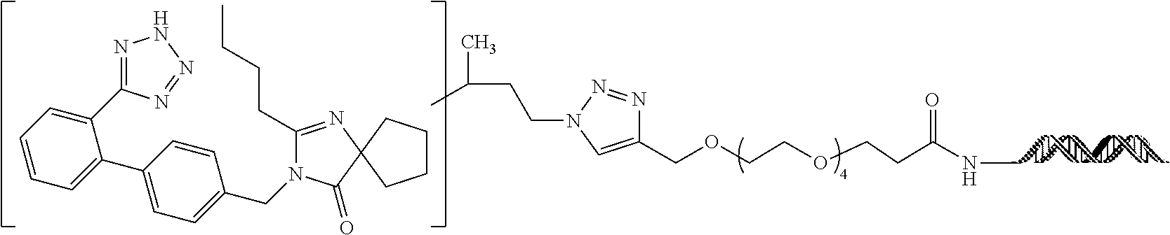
C1(COCCOCCC(NC)=O)=CN(CCC(C)C)N=N1.C1(C2=NNN=N2)=CC=CC=C1C1=CC=C(CN2C(CCCC)=NC3(C2=O)CCCC3)C=C1
